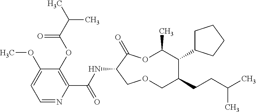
C1(OC)=CC=NC(C(NC2C(=O)OC(C)C(C3CCCC3)C(CCC(C)C)COC2)=O)=C1OC(C(C)C)=O
